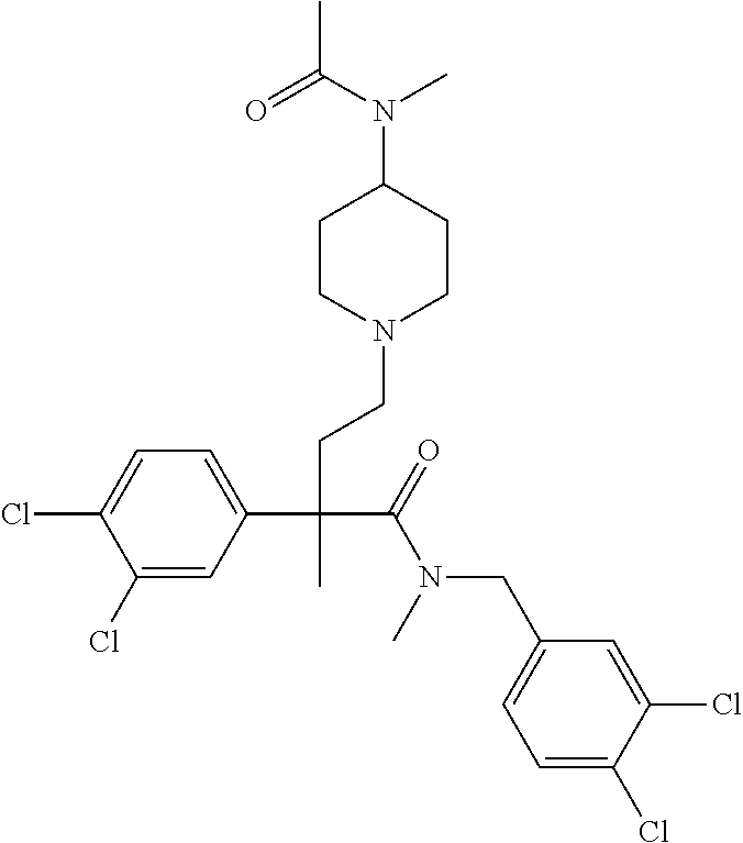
C1(Cl)=CC(C(CCN2CCC(N(C(=O)C)C)CC2)(C(=O)N(CC2=CC=C(Cl)C(Cl)=C2)C)C)=CC=C1Cl
